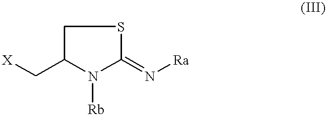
C1C(C[X])N([Rb])C(=N[Ra])S1
